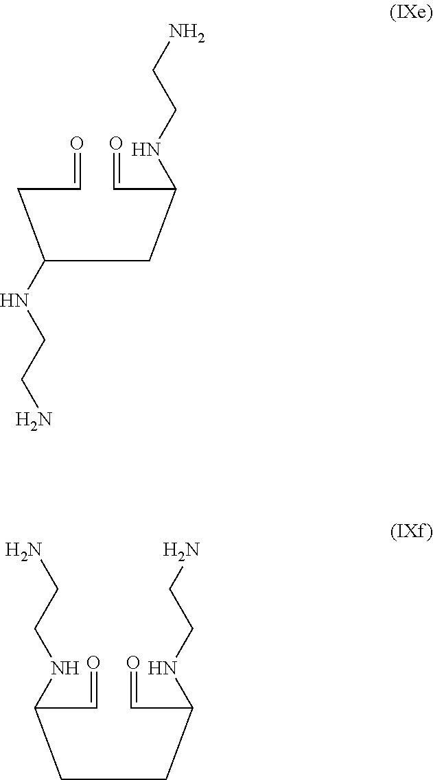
C(CC=O)(CC(C=O)NCCN)NCCN.C(C(C=O)NCCN)CC(C=O)NCCN
